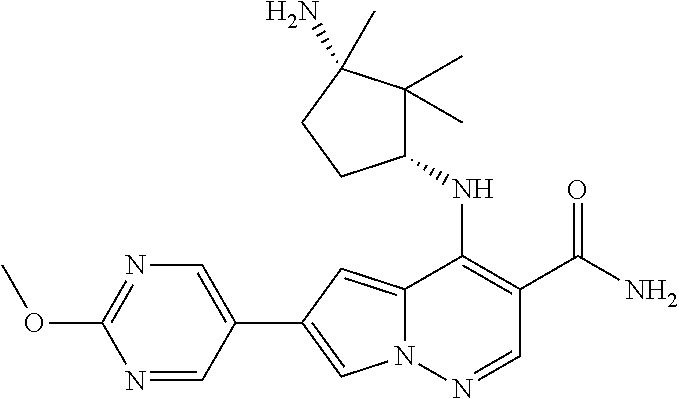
N12C(=CC(C3=CN=C(OC)N=C3)=C1)C(NC1C(C)(C)C(N)(C)CC1)=C(C(N)=O)C=N2
